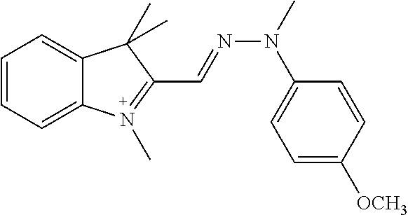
C1=CC=C2C(=C1)C(C)(C)C(C=NN(C)C1=CC=C([OCH3])C=C1)=N2C
